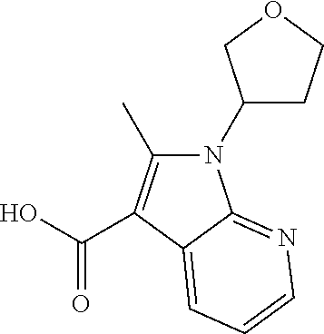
N1(C2CCOC2)C(C)=C(C(O)=O)C2=CC=CN=C12
